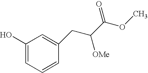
C1=C(O)C=C(CC(C(OC)=O)[OMe])C=C1
